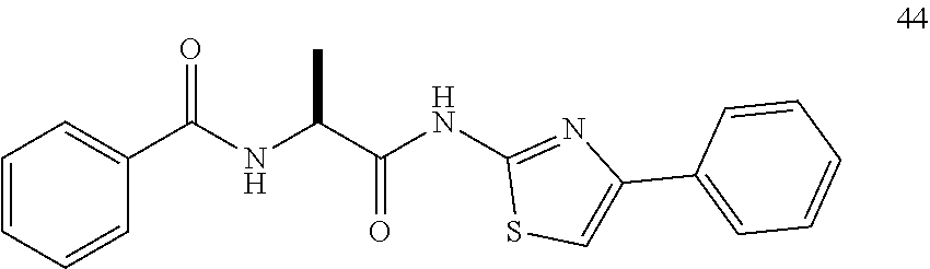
N(C(C(NC1=NC(C2=CC=CC=C2)=CS1)=O)C)C(C1=CC=CC=C1)=O
